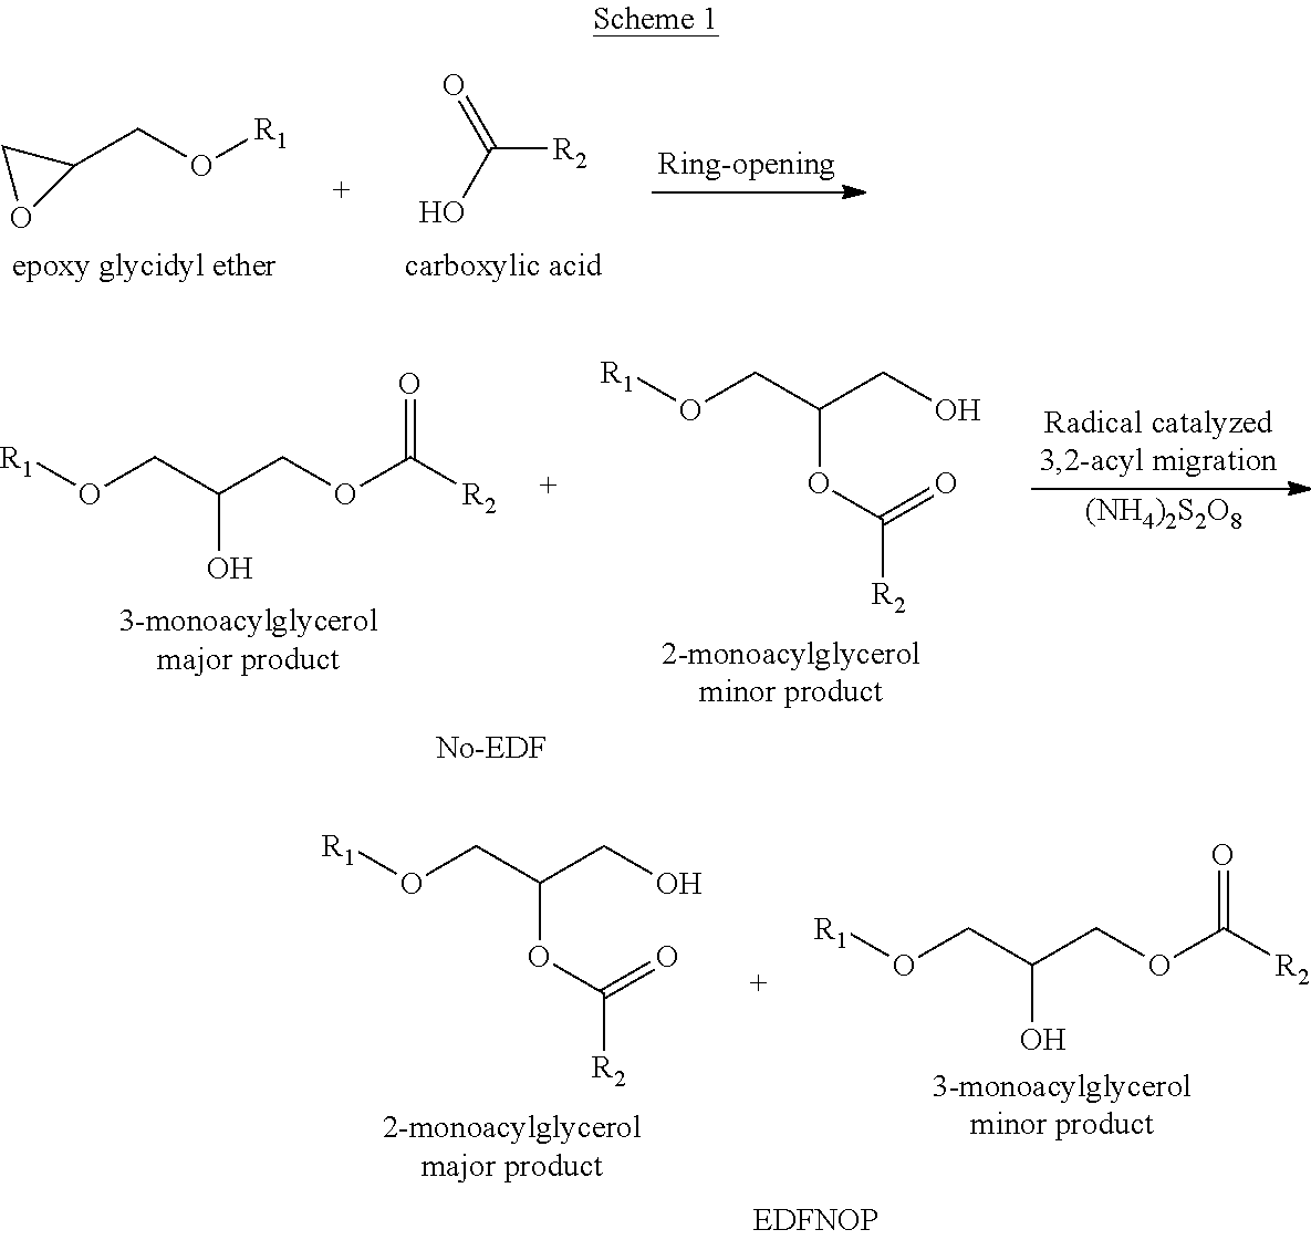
C1(CO[R1])CO1.C([R2])(O)=O.O(CC(COC([R2])=O)O)[R1].O(CC(CO)OC([R2])=O)[R1].O(CC(COC([R2])=O)O)[R1].O(CC(CO)OC([R2])=O)[R1].[(NH4)2S2O8]
